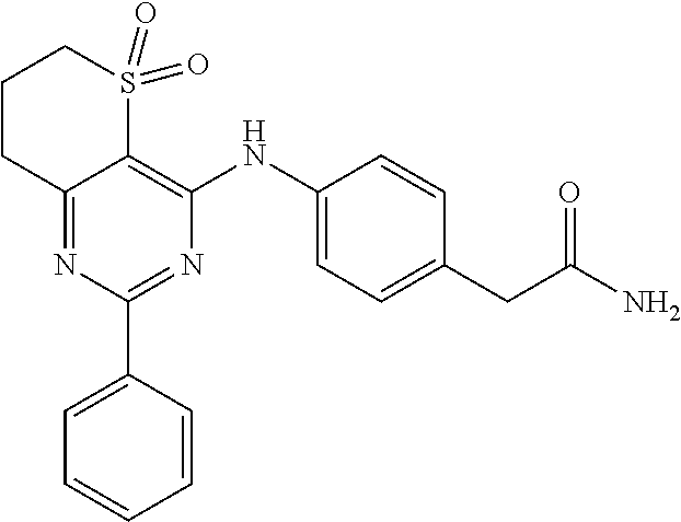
N1=C(C2=CC=CC=C2)N=C2C(=C1NC1=CC=C(CC(N)=O)C=C1)S(=O)(=O)CCC2
